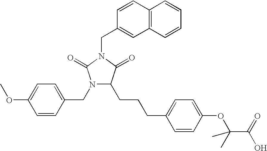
N1(CC2=CC=C(OC)C=C2)C(CCCC2=CC=C(OC(C(=O)O)(C)C)C=C2)C(=O)N(CC2=CC3=C(C=C2)C=CC=C3)C1=O
